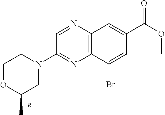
C12=C(N=CC(N3CCOC(C)C3)=N1)C=C(C(OC)=O)C=C2Br.[R]
